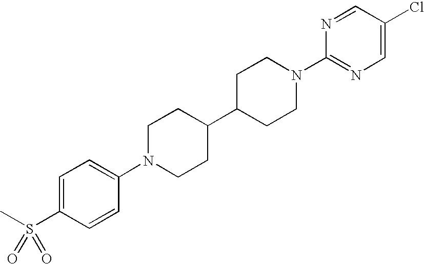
C1=C(S(C)(=O)=O)C=CC(N2CCC(C3CCN(C4=NC=C(Cl)C=N4)CC3)CC2)=C1
